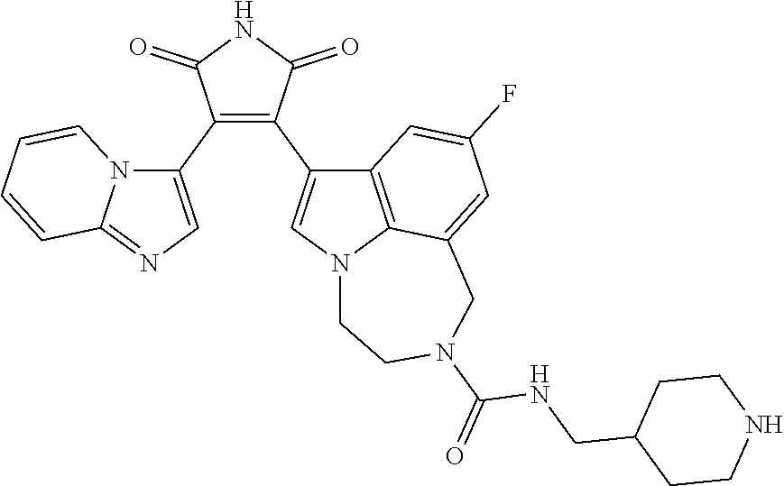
C1(C2=CN=C3N2C=CC=C3)=C(C2=CN3C4=C2C=C(F)C=C4CN(C(NCC2CCNCC2)=O)CC3)C(=O)NC1=O
